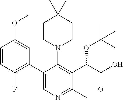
C1CN(C2=C(C(C(=O)O)OC(C)(C)C)C(C)=NC=C2C2=C(F)C=CC(OC)=C2)CCC1(C)C
